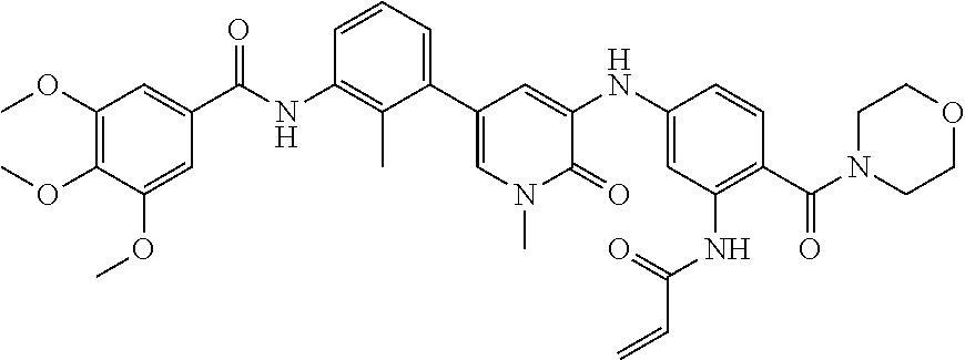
COC1=C(OC)C=C(C(=O)NC2=C(C)C(C3=CN(C)C(=O)C(NC4=CC(NC(=O)C=C)=C(C(=O)N5CCOCC5)C=C4)=C3)=CC=C2)C=C1OC
